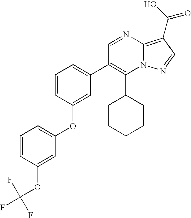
C1(C2CCCCC2)=C(C2=CC=CC(OC3=CC=CC(OC(F)(F)F)=C3)=C2)C=NC2=C(C(O)=O)C=NN12
